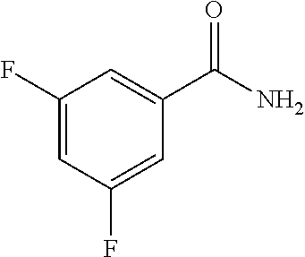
C1(F)=CC(F)=CC(C(N)=O)=C1
